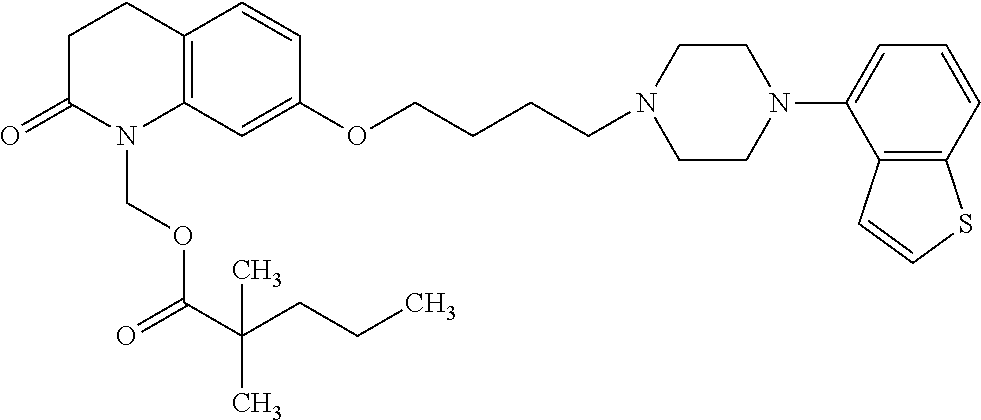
C12=C(C=C(OCCCCN3CCN(C4=CC=CC5=C4C=CS5)CC3)C=C1)N(COC(=O)C(CCC)(C)C)C(=O)CC2
